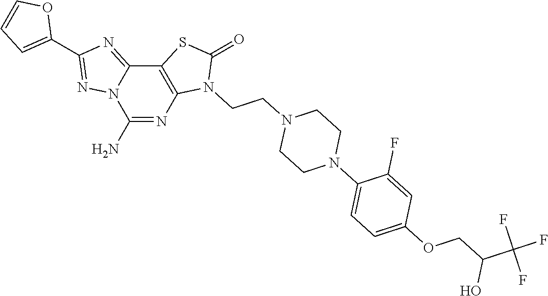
C1(N)=NC2=C(C3=NC(C4=CC=CO4)=NN13)SC(=O)N2CCN1CCN(C2=CC=C(OCC(C(F)(F)F)O)C=C2F)CC1
